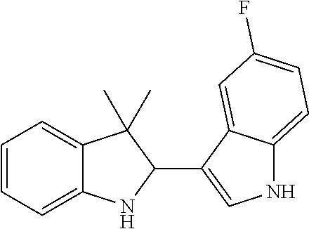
C1=CC=C2C(=C1)C(C)(C)C(C1=CNC3=CC=C(F)C=C13)N2
